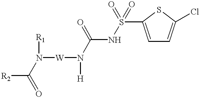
C(NS(=O)(=O)C1=CC=C(Cl)S1)(=O)N([H])[W]N(C([R2])=O)[R1]
